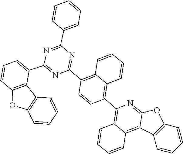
C1(C2=NC(C3=CC=CC=C3)=NC(C3=CC=CC4=C3C3=C(O4)C=CC=C3)=N2)=C2C=CC=CC2=C(C2=C3C(=C4C(=N2)OC2=C4C=CC=C2)C=CC=C3)C=C1
